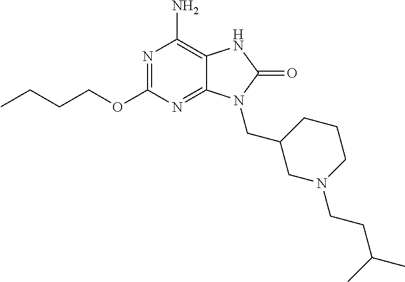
N1=C(OCCCC)N=C2C(=C1N)NC(=O)N2CC1CN(CCC(C)C)CCC1
